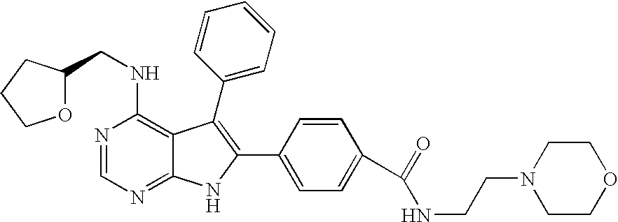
N1=CN=C2C(=C1NCC1OCCC1)C(C1=CC=CC=C1)=C(C1=CC=C(C(=O)NCCN3CCOCC3)C=C1)N2
